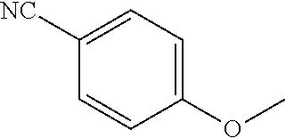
C1(OC)=CC=C([NC])C=C1
